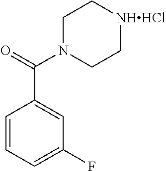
C1=CC=C(F)C=C1C(N1CC[NHHCl]CC1)=O
